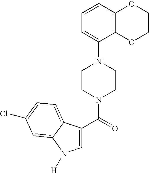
N1(C2=CC=CC3=C2OCCO3)CCN(C(=O)C2=CN([H])C3=CC(Cl)=CC=C23)CC1
